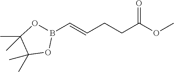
C(CCC(OC)=O)=CB1OC(C)(C)C(C)(C)O1
